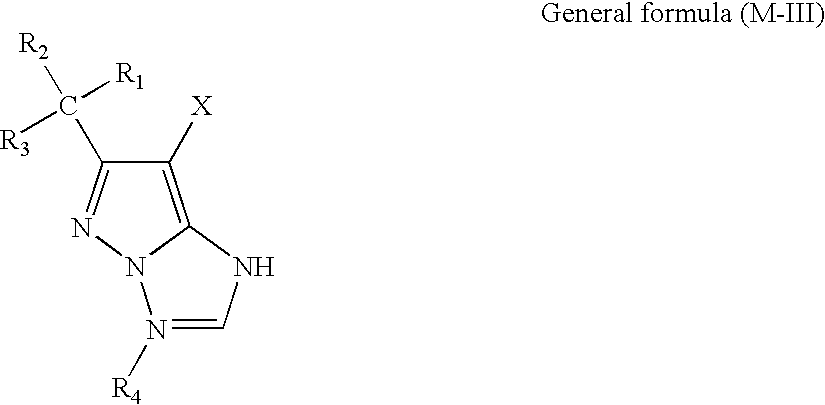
C1([X])=C2N(N=C1C([R2])([R1])[R3])N([R4])=CN2
